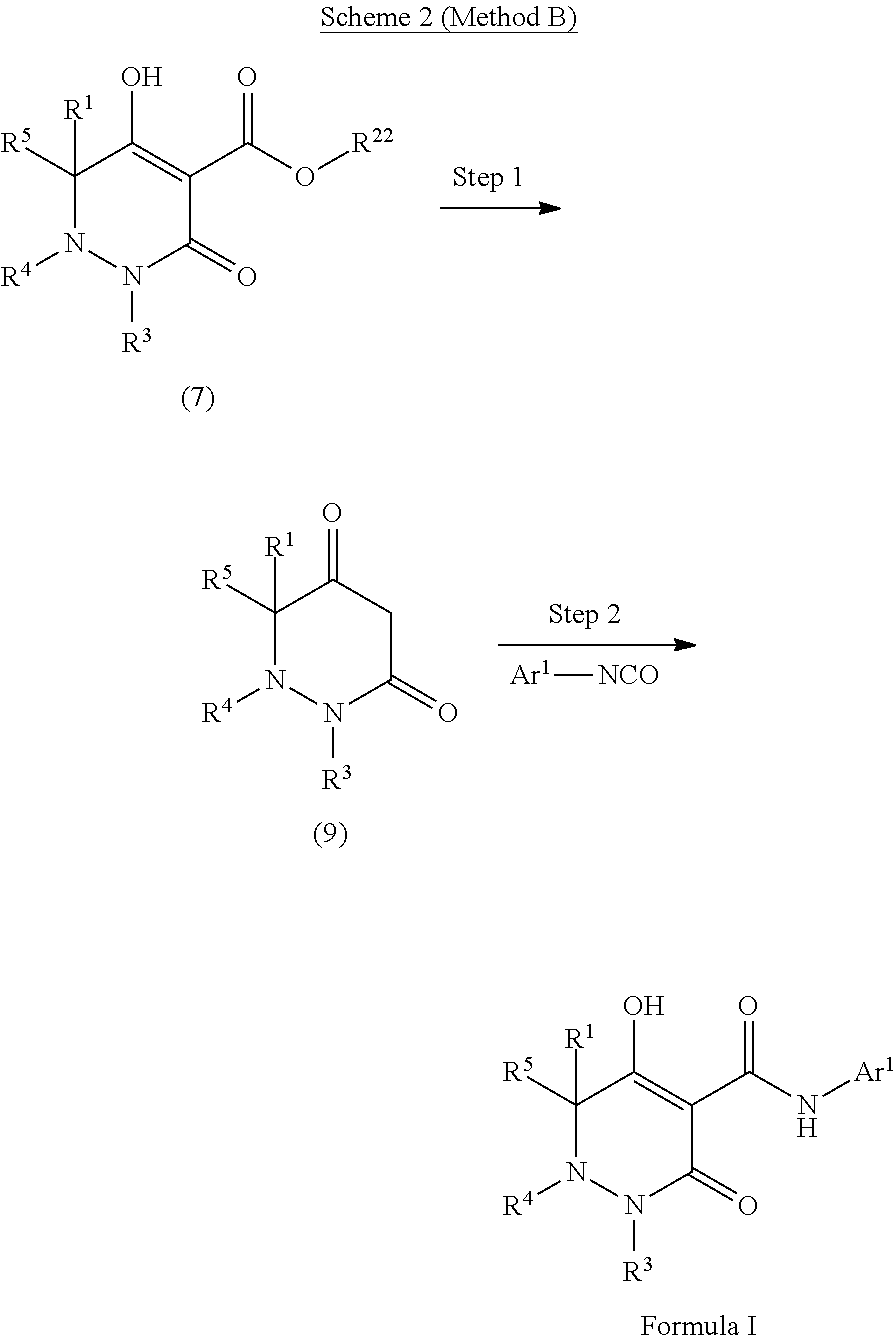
[R5]C1([R1])C(O)=C(C(N[Ar1])=O)C(=O)N([R3])N1[R4].[R5]C1([R1])C(O)=C(C(O[R22])=O)C(=O)N([R3])N1[R4].[Ar1][NCO].[R5]C1([R1])C(=O)CC(=O)N([R3])N1[R4]
